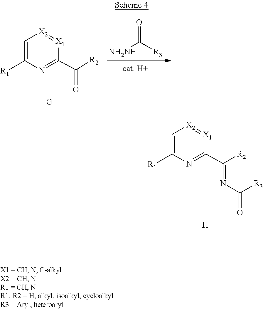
C1(C(=O)[R2])=NC([R1])=C[X2]=[X1]1.[NH2NH]C(=O)[R3].[R2]C(=NC(=O)[R3])C1=NC([R1])=C[X2]=[X1]1.[H]
